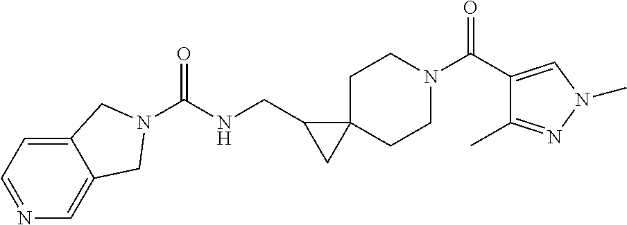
N1=CC=C2C(=C1)CN(C(=O)NCC1CC13CCN(C(=O)C1=CN(C)N=C1C)CC3)C2
